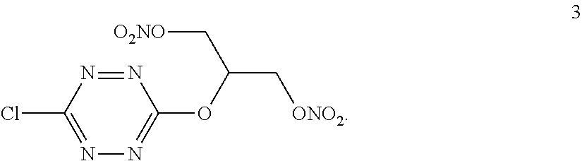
N1=NC(Cl)=NN=C1OC(C[O2NO])C[ONO2]
